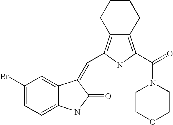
C1(Br)=CC=C2C(=C1)C(=CC1=C3CCCCC3=C(C(=O)N3CCOCC3)N1)C(=O)N2
